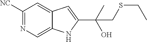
C1=C2C(=CC([NC])=N1)C=C(C(C)(O)CSCC)N2
